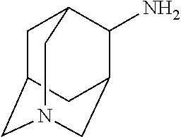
C1C2CN3CC(C(N)C1C3)C2
